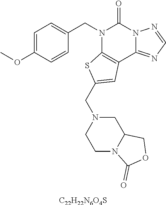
N1(CC2=CC=C(OC)C=C2)C2=C(C3=NC=NN3C1=O)C=C(CN1CCN3C(C1)COC3=O)S2.[C22H22N6O4S]
